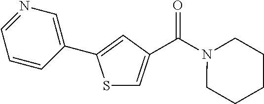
S1C=C(C(N2CCCCC2)=O)C=C1C1=CN=CC=C1
